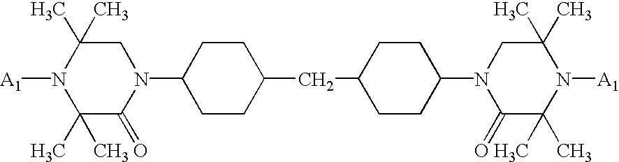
C1(N2CC(C)(C)N([A1])C(C)(C)C2=O)CCC(CC2CCC(N3C(=O)C(C)(C)N([A1])C(C)(C)C3)CC2)CC1
